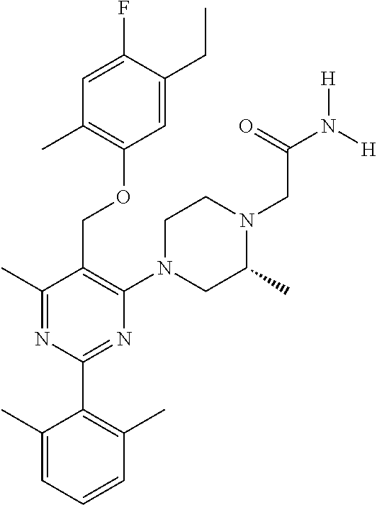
C1=C(CC)C(F)=CC(C)=C1OCC1=C(N2CC(C)N(CC(N([H])[H])=O)CC2)N=C(C2=C(C)C=CC=C2C)N=C1C
